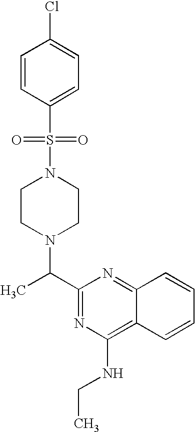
C(C1=NC(NCC)=C2C(=N1)C=CC=C2)(C)N1CCN(S(C2=CC=C(Cl)C=C2)(=O)=O)CC1
